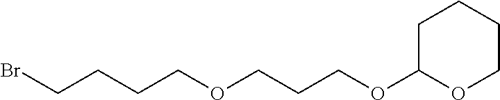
C(CCCOCCCOC1OCCCC1)Br
